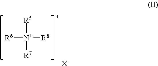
[R6][N+]([R8])([R5])[R7].[X-]
